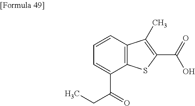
C1=C(C(CC)=O)C2=C(C=C1)C(C)=C(C(=O)O)S2
